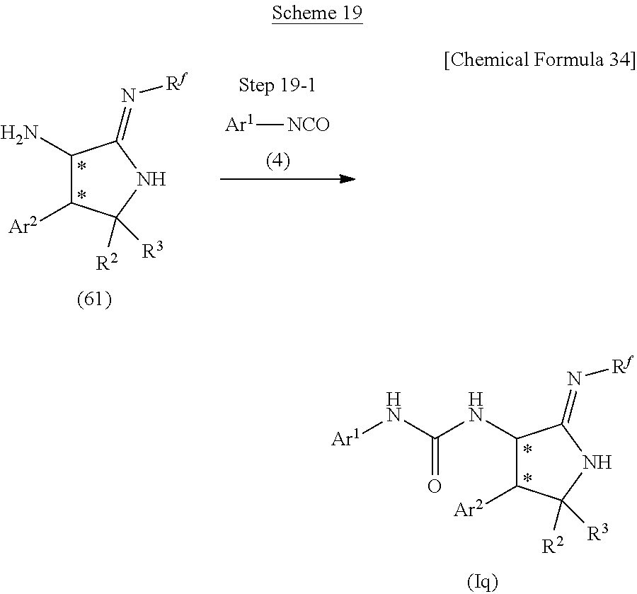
[Ar1][NCO].C1(N)C([Ar2])C([R2])([R3])NC1=N[Rf].C1(NC(N[Ar1])=O)C([Ar2])C([R2])([R3])NC1=N[Rf]
